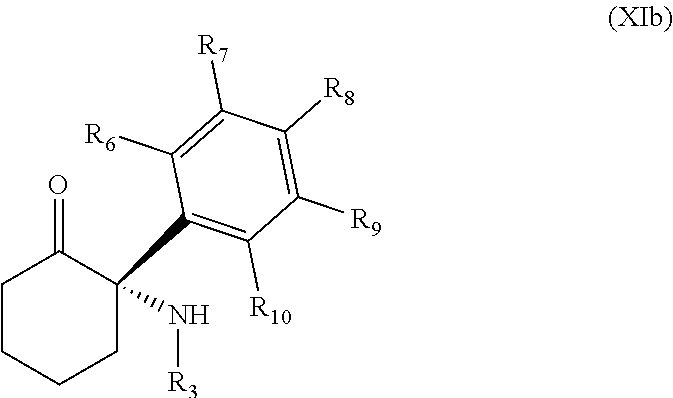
N([R3])C1(C2=C([R10])C([R9])=C([R8])C([R7])=C2[R6])C(=O)CCCC1
